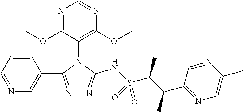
N1=CC=CC(C2=NN=C(NS(C(C(C3=NC=C(C)N=C3)C)C)(=O)=O)N2C2=C(OC)N=CN=C2OC)=C1
